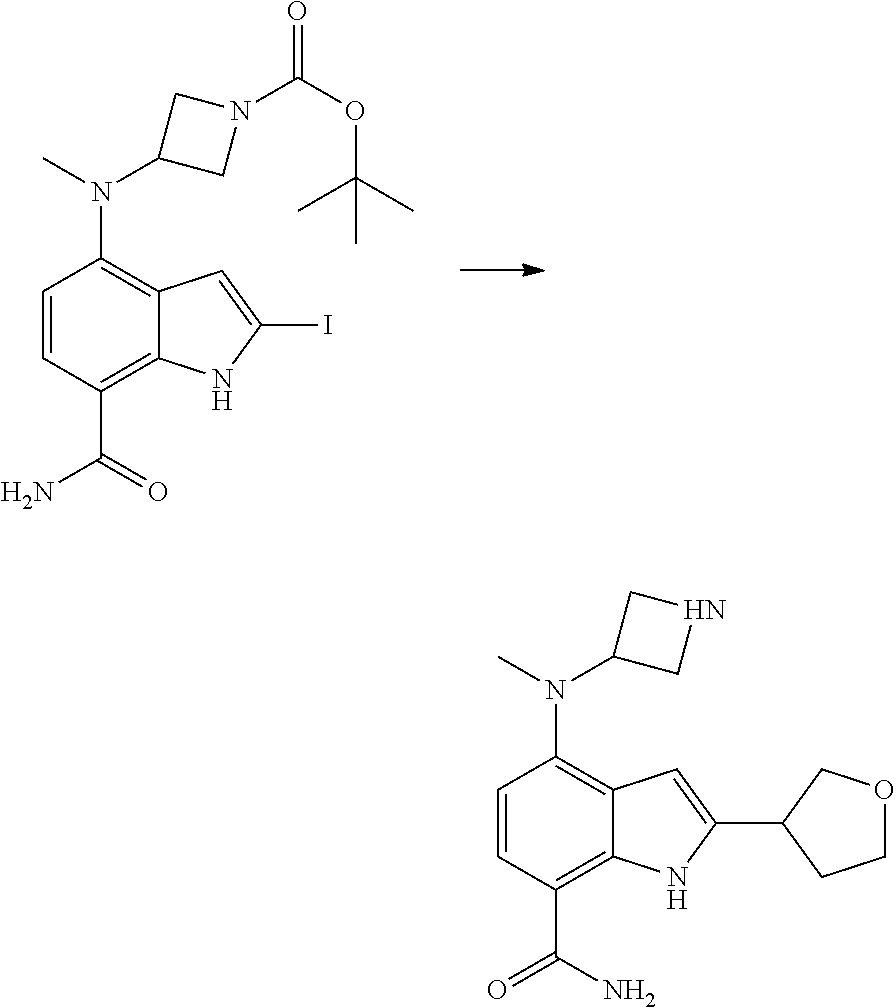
C1=CC(C(N)=O)=C2C(=C1N(C1CN(C(=O)OC(C)(C)C)C1)C)C=C(I)N2.C1=CC(C(=O)N)=C2C(=C1N(C1CNC1)C)C=C(C1CCOC1)N2
